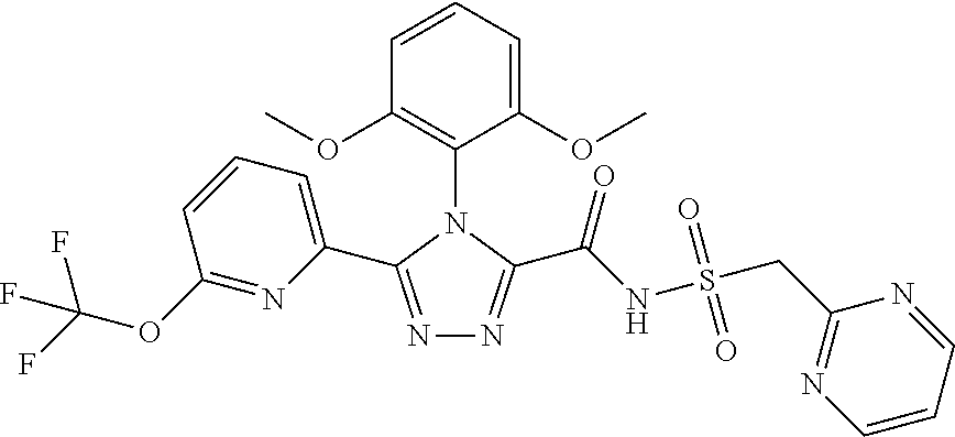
N1=C(C2=CC=CC(OC(F)(F)F)=N2)N(C2=C(OC)C=CC=C2OC)C(C(NS(CC2=NC=CC=N2)(=O)=O)=O)=N1
